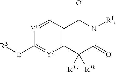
[Y1]1=CC2=C([Y2]=C1[L][R5])C([R3b])([R3a])C(=O)N([R1])C2=O
